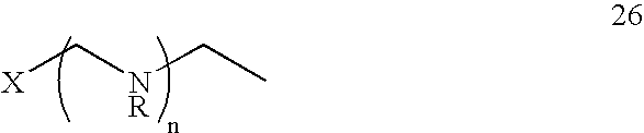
[X]C[NR]CC
